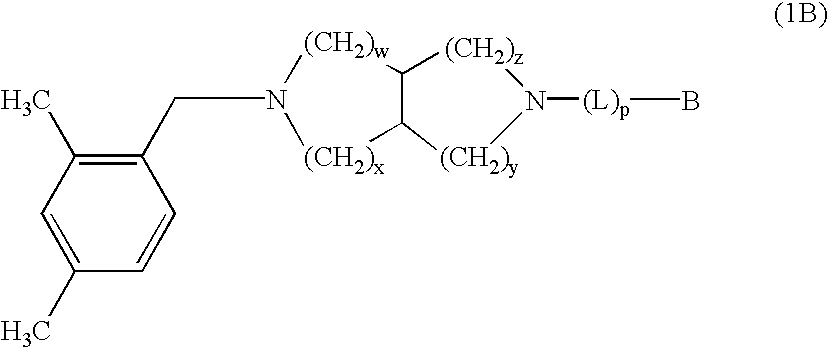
C(N1[(CH2)w]C2C([(CH2)x]1)[(CH2)y]N([(L)p]B)[(CH2)z]2)C1=C(C)C=C(C)C=C1
